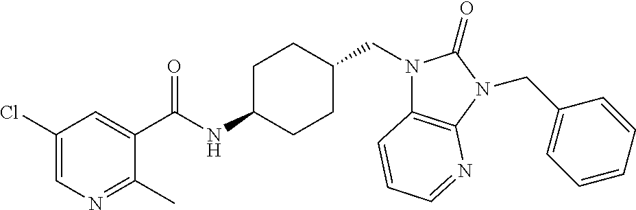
C1(Cl)=CN=C(C)C(C(NC2CCC(CN3C4=C(N(CC5=CC=CC=C5)C3=O)N=CC=C4)CC2)=O)=C1
